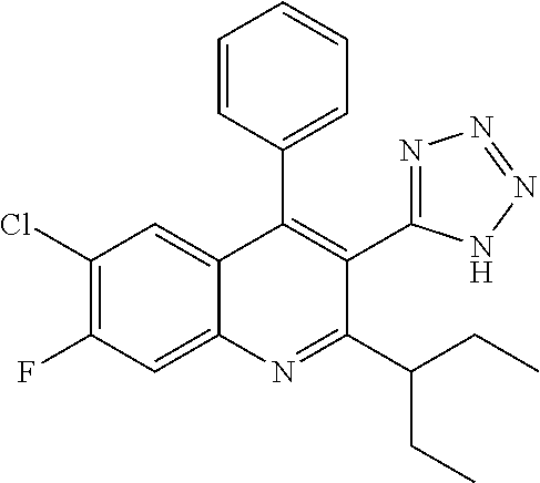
C1(Cl)=C(F)C=C2C(=C1)C(C1=CC=CC=C1)=C(C1=NN=NN1)C(C(CC)CC)=N2
